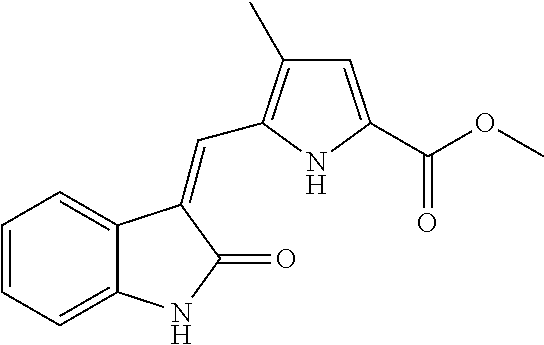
C1=CC=C2C(=C1)C(=CC1=C(C)C=C(C(OC)=O)N1)C(=O)N2
